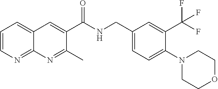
C1=CN=C2C(=C1)C=C(C(NCC1=CC=C(N3CCOCC3)C(C(F)(F)F)=C1)=O)C(C)=N2
